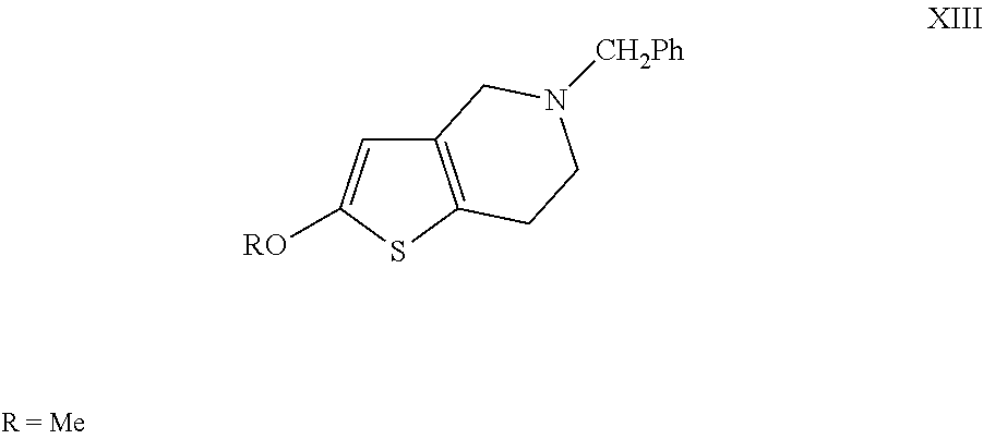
C12=C(SC([RO])=C1)CCN([CH2Ph])C2
